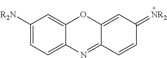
C1([R2N])=CC=C2C(=C1)OC1=CC(=[NR2])C=CC1=N2
